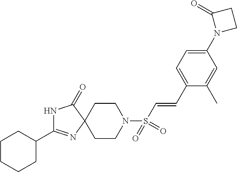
C1CCCC(C2=NC3(C(=O)N2)CCN(S(C=CC2=CC=C(N4CCC4=O)C=C2C)(=O)=O)CC3)C1
